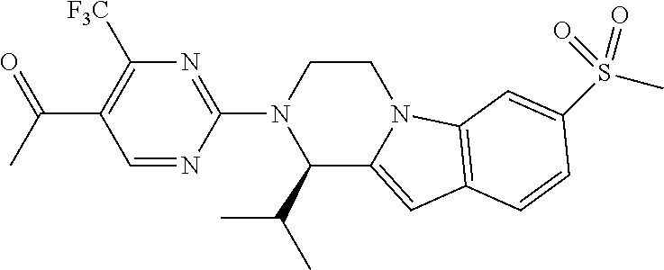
C(C)(C1=C([F3C])N=C(N2C(C(C)C)C3=CC4=C(N3CC2)C=C(S(C)(=O)=O)C=C4)N=C1)=O
